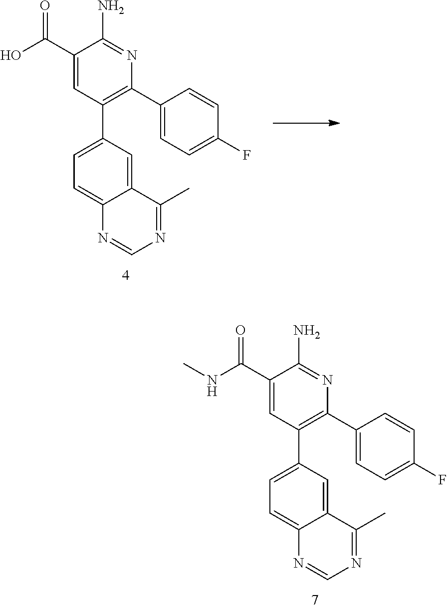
C1(C(=O)O)=CC(C2=CC=C3C(=C2)C(C)=NC=N3)=C(C2=CC=C(F)C=C2)N=C1N.C1(C(=O)NC)=CC(C2=CC=C3C(=C2)C(C)=NC=N3)=C(C2=CC=C(F)C=C2)N=C1N
